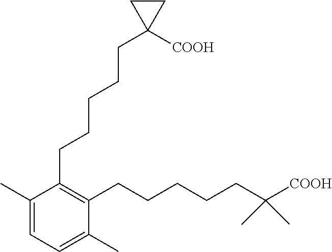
C1(CCCCCC2([COOH])CC2)=C(CCCCCC([COOH])(C)C)C(C)=CC=C1C
